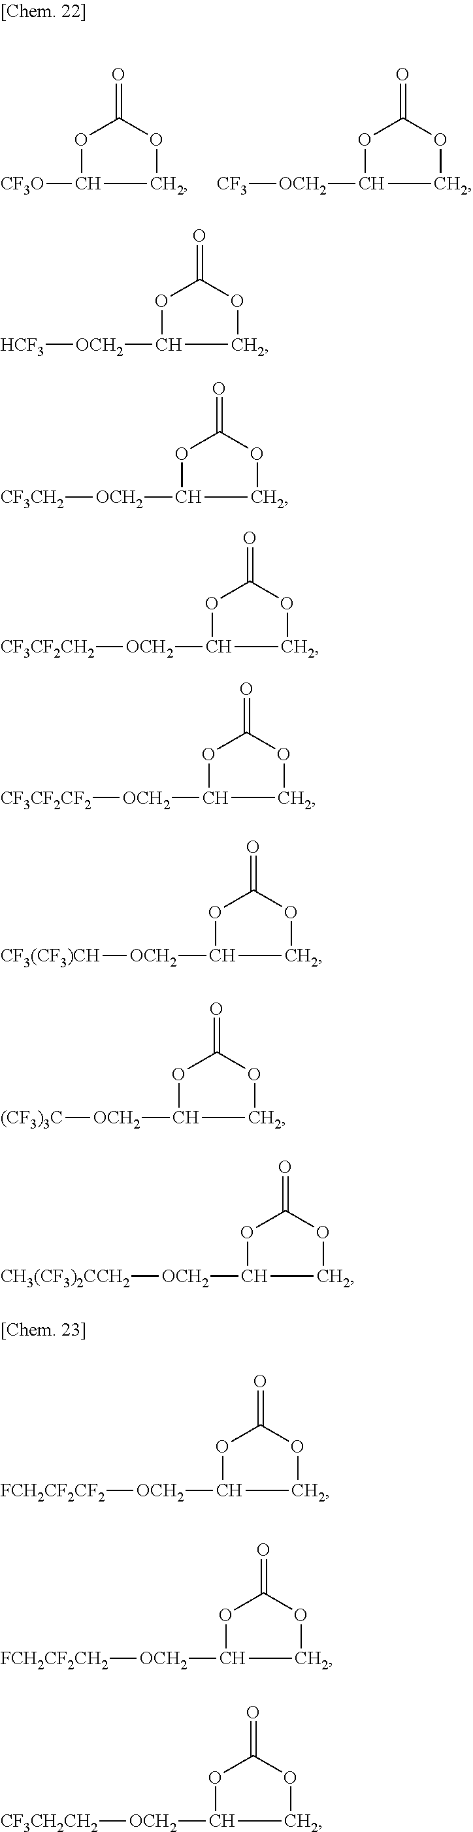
O1C([CF3O])COC1=O.O1C([OCH2][CF3])COC1=O.O1C([OCH2][HCF3])COC1=O.O1C([OCH2][CF3CH2])COC1=O.O1C([OCH2][CF3CF2CH2])COC1=O.O1C([OCH2][CF3CF2CF2])COC1=O.O1C([OCH2][CF3(CF3)CH])COC1=O.O1C([OCH2][(CF3)3C])COC1=O.O1C([OCH2][CH3(CF3)2CCH2])COC1=O.O1C([OCH2][FCH2CF2CF2])COC1=O.O1C([OCH2][FCH2CF2CH2])COC1=O.O1C([OCH2][CF3CH2CH2])COC1=O
